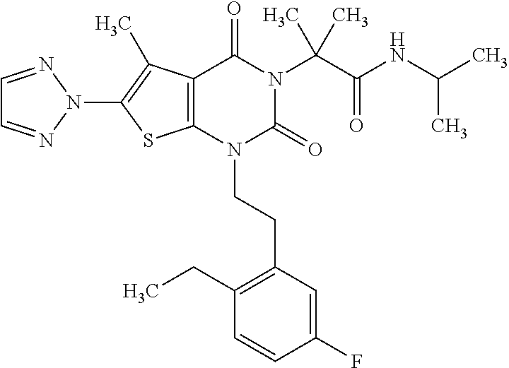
C12=C(C(C)=C(N3N=CC=N3)S1)C(=O)N(C(C(=O)NC(C)C)(C)C)C(=O)N2CCC1=C(CC)C=CC(F)=C1
